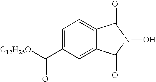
C1=C(C([C12H25O])=O)C=C2C(=C1)C(=O)N(O)C2=O
